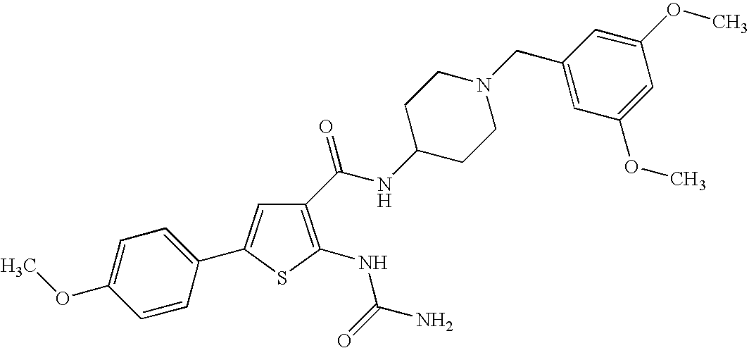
C1(C(=O)NC2CCN(CC3=CC(OC)=CC(OC)=C3)CC2)=C(NC(N)=O)SC(C2=CC=C(OC)C=C2)=C1
